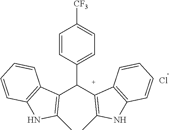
C1=CC(C(C2=C(C)NC3=C2C=CC=C3)C2=C(C)NC3=C2C=CC=C3)=CC=C1[CF3].Cl
